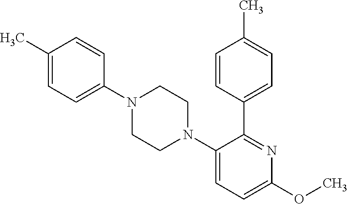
C1=C(N2CCN(C3=CC=C(OC)N=C3C3=CC=C(C)C=C3)CC2)C=CC(C)=C1
